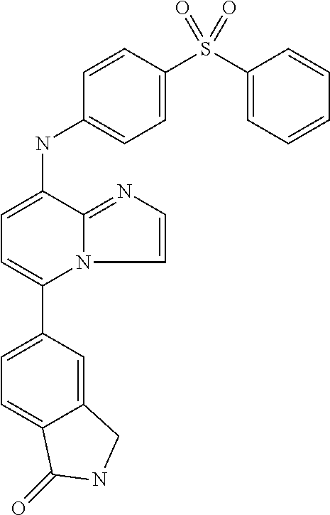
C1(C2=CC=C(NC3=CC=C(S(C4=CC=CC=C4)(=O)=O)C=C3)C3=NC=CN23)=CC=C2C(=C1)CNC2=O
